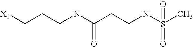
[X1]CCCNC(CCNS(C)(=O)=O)=O
